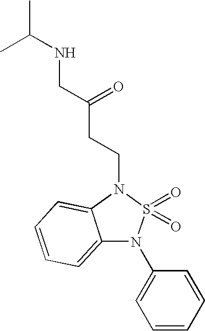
C12=CC=CC=C1N(CCC(CNC(C)C)=O)S(=O)(=O)N2C1=CC=CC=C1
